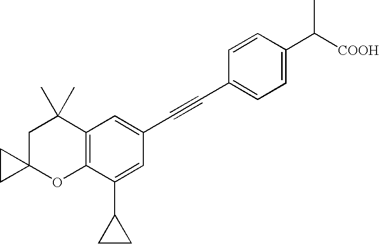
C1=C(C([COOH])C)C=CC(C#CC2=CC3=C(C(C4CC4)=C2)OC2(CC3(C)C)CC2)=C1
